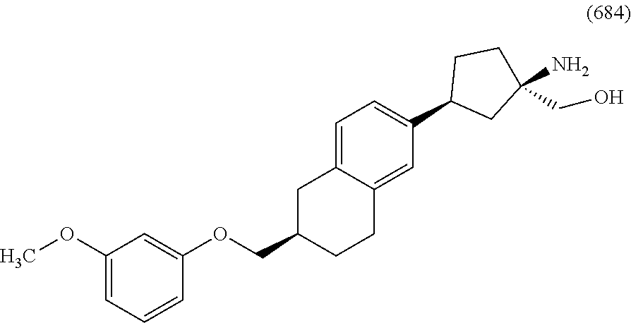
C1(OC)=CC=CC(OCC2CCC3=CC(C4CC(N)(CO)CC4)=CC=C3C2)=C1
